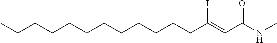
C(C(NC)=O)=C(CCCCCCCCCCCC)I
